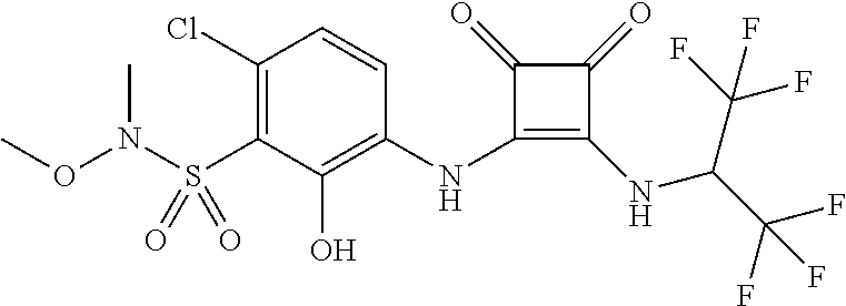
C1(Cl)=C(S(N(C)OC)(=O)=O)C(O)=C(NC2=C(NC(C(F)(F)F)C(F)(F)F)C(=O)C2=O)C=C1
